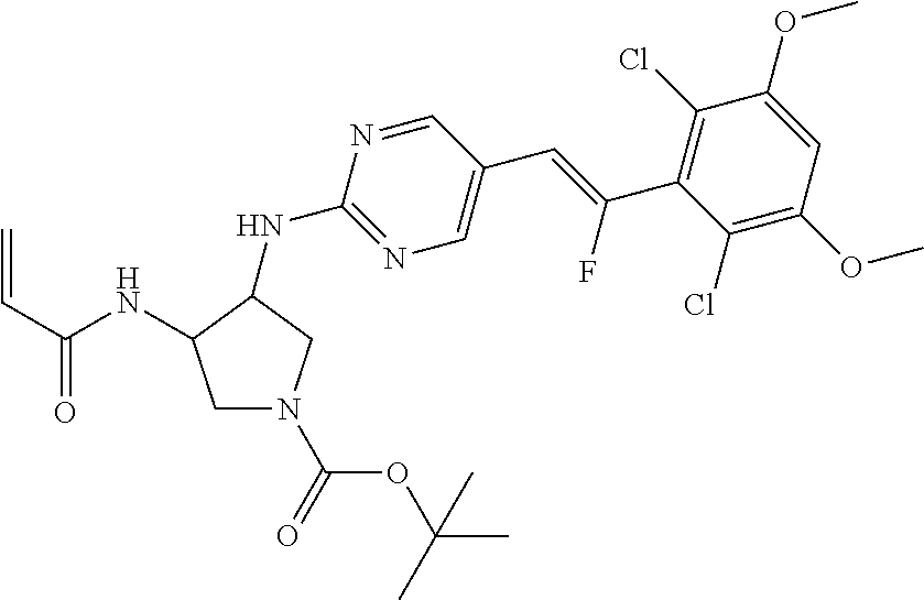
N(C1=NC=C(C=C(F)C2=C(Cl)C(OC)=CC(OC)=C2Cl)C=N1)C1CN(C(OC(C)(C)C)=O)CC1NC(=O)C=C
